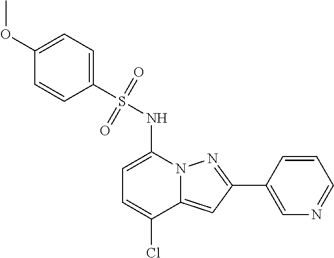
C1(C2=NN3C(=C2)C(Cl)=CC=C3NS(=O)(=O)C2=CC=C(OC)C=C2)=CN=CC=C1
